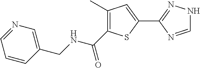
C1=NC(C2=CC(C)=C(C(NCC3=CN=CC=C3)=O)S2)=NN1
